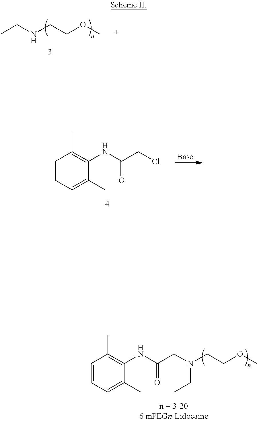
[Base].C1=CC=C(C)C(NC(CCl)=O)=C1C.C1=CC=C(C)C(NC(CN(CCOC)CC)=O)=C1C.N(CCOC)CC
